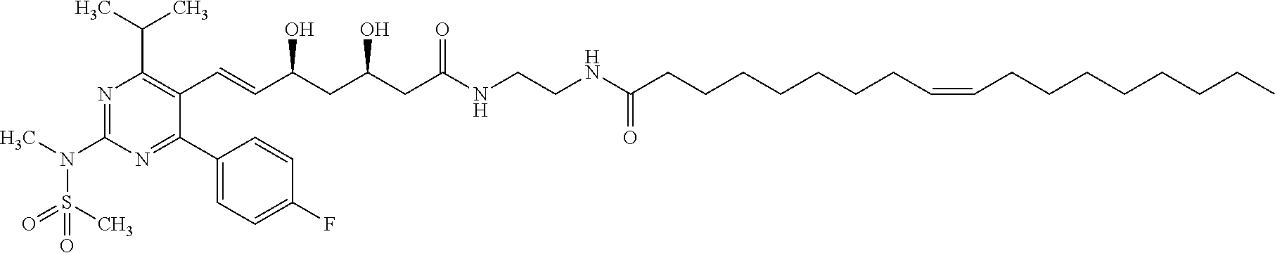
C(=CC(CC(CC(NCCNC(=O)CCCCCCCC=CCCCCCCCC)=O)O)O)C1=C(C(C)C)N=C(N(C)S(C)(=O)=O)N=C1C1=CC=C(F)C=C1
